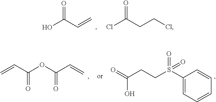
OC(=O)C=C.ClC(=O)CCCl.C(C(=O)OC(C=C)=O)=C.C1(S(CCC(=O)O)(=O)=O)=CC=CC=C1
